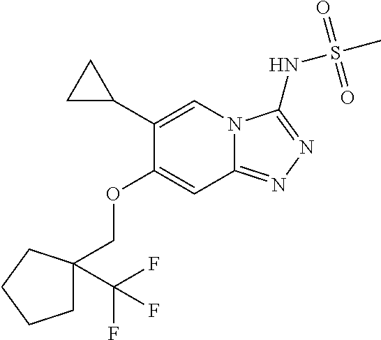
O(CC1(C(F)(F)F)CCCC1)C1=CC2=NN=C(NS(C)(=O)=O)N2C=C1C1CC1
